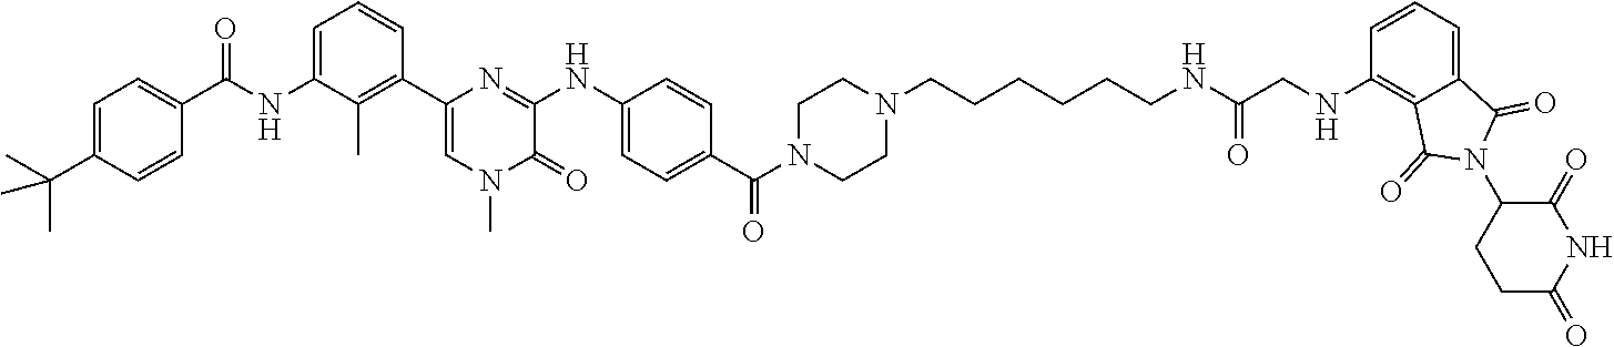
C1=C(C(C)(C)C)C=CC(C(NC2=CC=CC(C3=CN(C)C(=O)C(NC4=CC=C(C(N5CCN(CCCCCCNC(CNC6=C7C(=CC=C6)C(=O)N(C6CCC(=O)NC6=O)C7=O)=O)CC5)=O)C=C4)=N3)=C2C)=O)=C1
